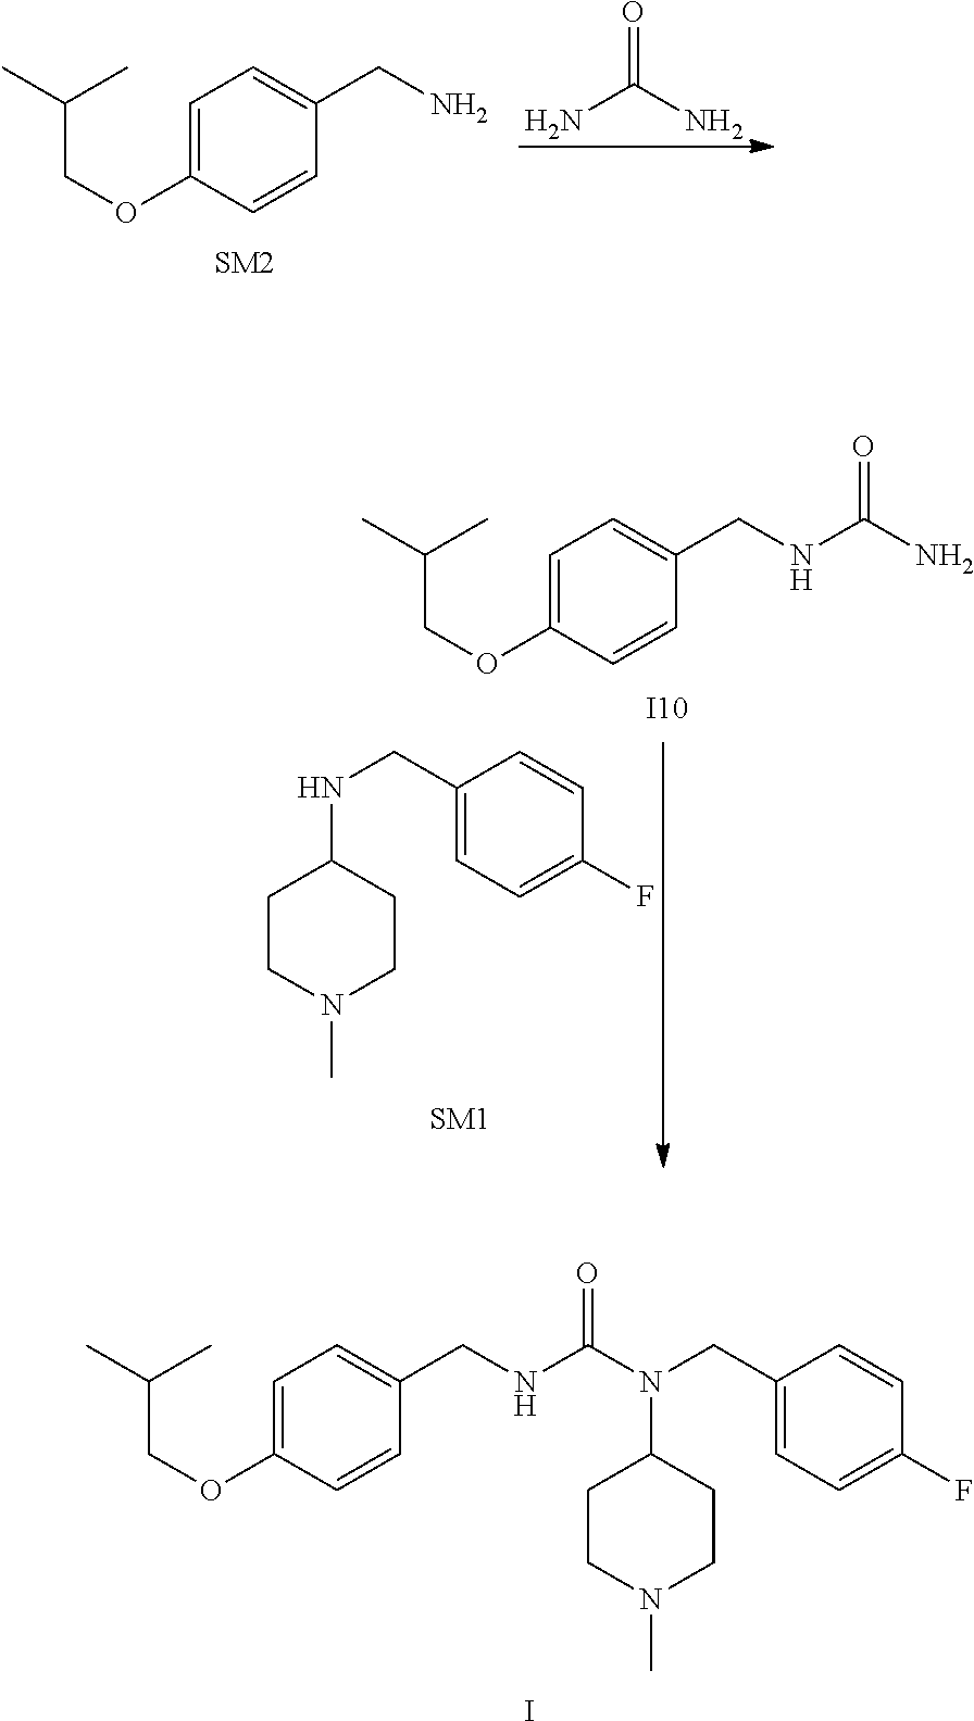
C(C(C)C)OC1=CC=C(CN)C=C1.O=C(N)N.C(C(C)C)OC1=CC=C(CNC(=O)N)C=C1.[I10].CN1CCC(NCC2=CC=C(F)C=C2)CC1.C(C(C)C)OC1=CC=C(CNC(N(CC2=CC=C(F)C=C2)C2CCN(C)CC2)=O)C=C1.I
